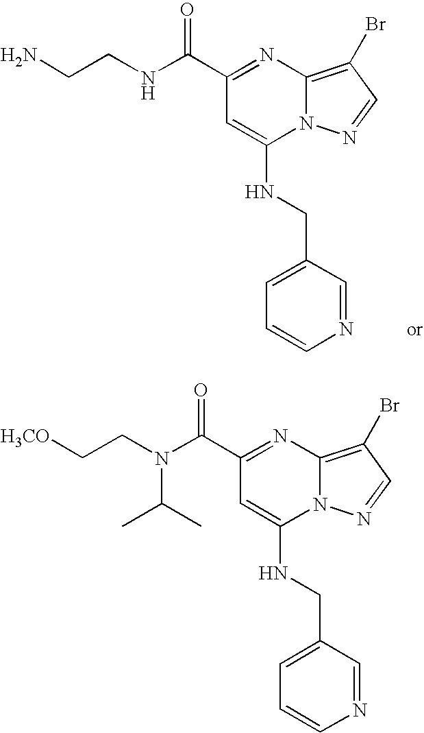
N(C(C1=NC2=C(Br)C=NN2C(NCC2=CC=CN=C2)=C1)=O)CCN.N(C(C1=NC2=C(Br)C=NN2C(NCC2=CC=CN=C2)=C1)=O)(CC[H3CO])C(C)C
